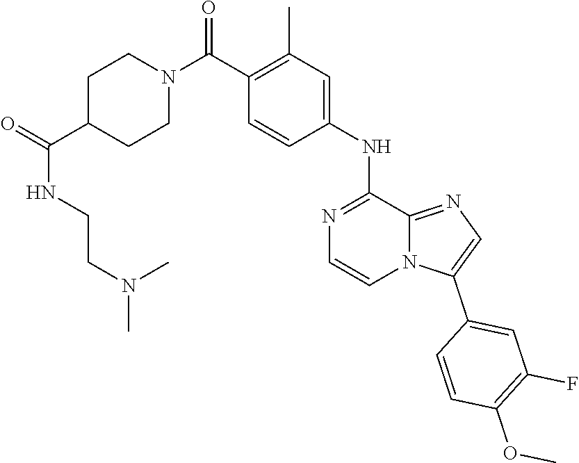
C1(C2=CN=C3N2C=CN=C3NC2=CC(C)=C(C(N3CCC(C(=O)NCCN(C)C)CC3)=O)C=C2)=CC(F)=C(OC)C=C1
